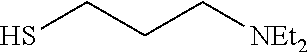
SCCC[NEt2]
